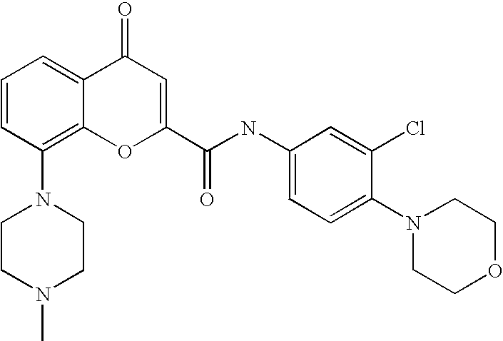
N1(C2=C3C(=CC=C2)C(=O)C=C(C(NC2=CC=C(N4CCOCC4)C(Cl)=C2)=O)O3)CCN(C)CC1
